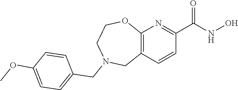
C12=C(C=CC(C(NO)=O)=N1)CN(CC1=CC=C(OC)C=C1)CCO2
